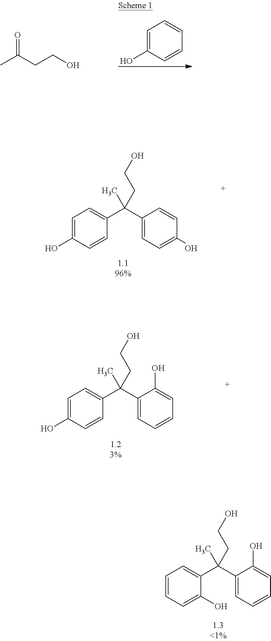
C1=CC=C(O)C(C(C2=CC=CC=C2O)(C)CCO)=C1.C1=C(O)C=CC=C1.CC(CCO)=O.C1=C(O)C=CC(C(C2=CC=C(O)C=C2)(C)CCO)=C1.C1=C(O)C=CC(C(C2=CC=CC=C2O)(C)CCO)=C1
